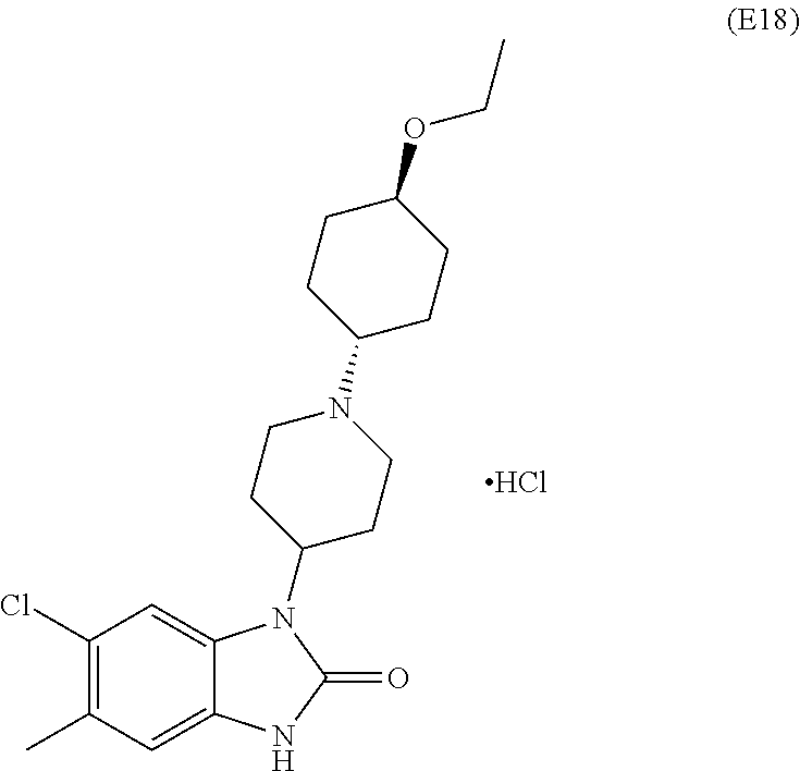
C1(Cl)=C(C)C=C2C(=C1)N(C1CCN(C3CCC(OCC)CC3)CC1)C(=O)N2.Cl
